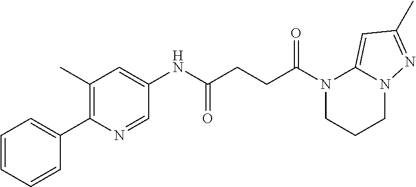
N1(C(CCC(NC2=CC(C)=C(C3=CC=CC=C3)N=C2)=O)=O)CCCN2C1=CC(C)=N2
